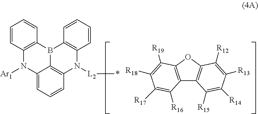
C12=CC=CC3=C1B(C1=C(N2[Ar1])C=CC=C1)C1=C(N3[L2]*)C=CC=C1.C12=C(OC3=C1C([R15])=C([R14])C([R13])=C3[R12])C([R19])=C([R18])C([R17])=C2[R16]
